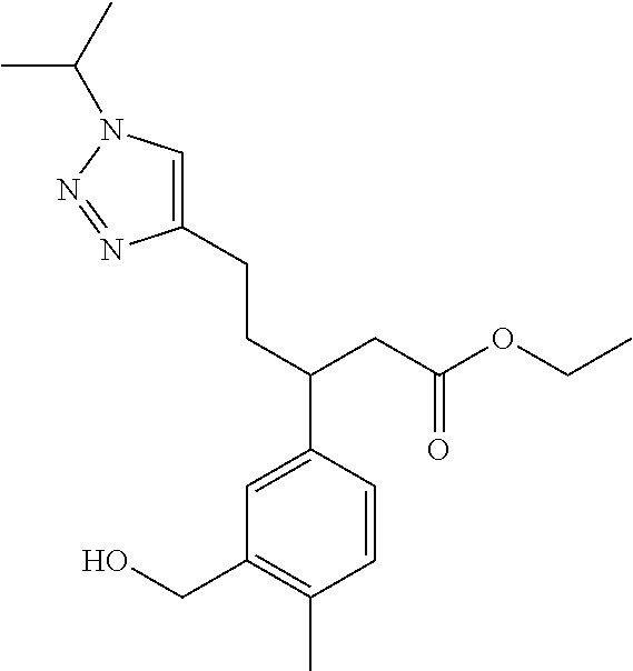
C1=CC(C(CCC2=CN(C(C)C)N=N2)CC(OCC)=O)=CC(CO)=C1C
